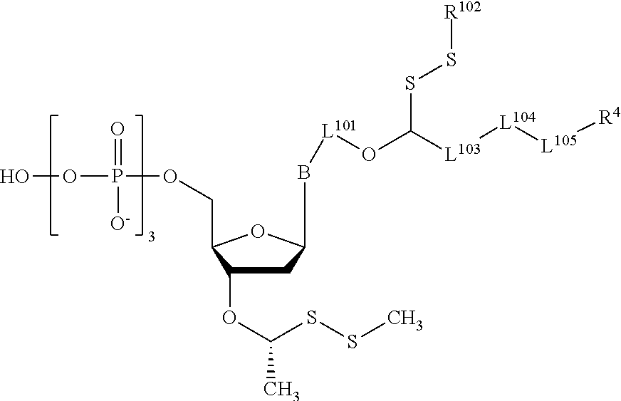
C1C(OC(SSC)C)C(COP(OO)(=O)[O-])OC1B[L101]OC([L103][L104][L105][R4])SS[R102]
